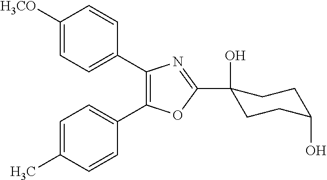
C1=C(C)C=CC(C2=C(C3=CC=C([H3CO])C=C3)N=C(C3(O)CCC(O)CC3)O2)=C1
